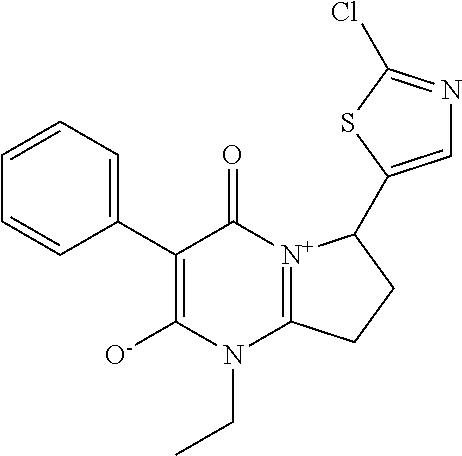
C1(C2=CC=CC=C2)=C([O-])N(CC)C2=[N+](C1=O)C(C1=CN=C(Cl)S1)CC2
